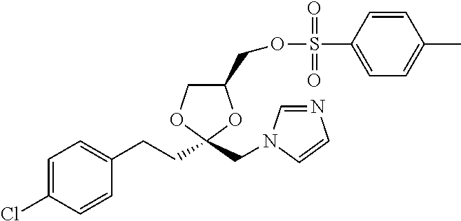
C1=C(Cl)C=CC(CCC2(CN3C=NC=C3)OC(COS(C3=CC=C(C)C=C3)(=O)=O)CO2)=C1
